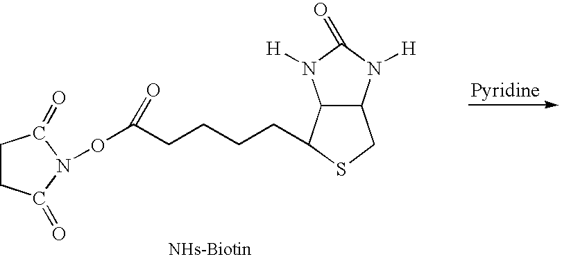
C1CC(=O)N(OC(CCCCC2C3C(CS2)N([H])C(=O)N3[H])=O)C1=O
